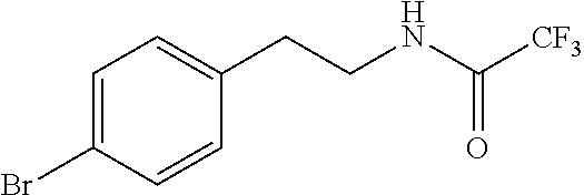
C1=C(Br)C=CC(CCNC([CF3])=O)=C1
